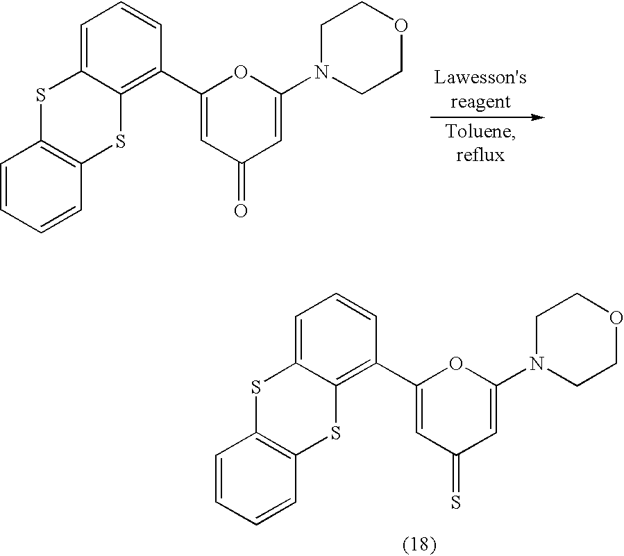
C1=C2C(=C(C3=CC(=O)C=C(N4CCOCC4)O3)C=C1)SC1=C(S2)C=CC=C1.C1=C2C(=C(C3=CC(=S)C=C(N4CCOCC4)O3)C=C1)SC1=C(S2)C=CC=C1
